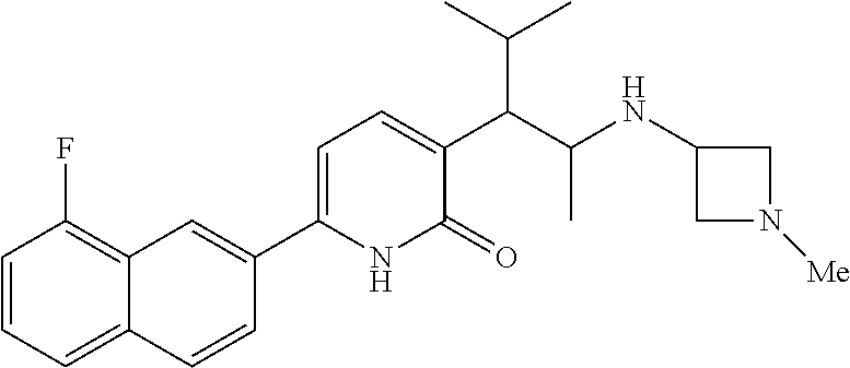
C1(C2=CC=C(C(C(C)C)C(NC3CN([Me])C3)C)C(=O)N2)=CC2=C(F)C=CC=C2C=C1
